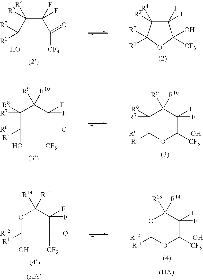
C1(F)(F)C([R4])([R3])C([R2])([R1])OC1(O)[CF3].C(C(C(C([CF3])=O)(F)F)([R4])[R3])(O)([R2])[R1].C(C([R6])(O)[R5])(C(C(C(=O)[CF3])(F)F)([R9])[R10])([R8])[R7].C1([R7])([R8])C([R6])([R5])OC(O)([CF3])C(F)(F)C1([R9])[R10].O(C([R12])(O)[R11])C(C(C(=O)[CF3])(F)F)([R13])[R14].O1C([R12])([R11])OC(O)([CF3])C(F)(F)C1([R13])[R14]
